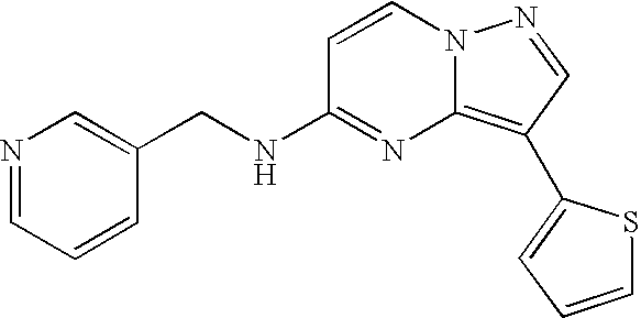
C1(CNC2=NC3=C(C4=CC=CS4)C=NN3C=C2)=CN=CC=C1
